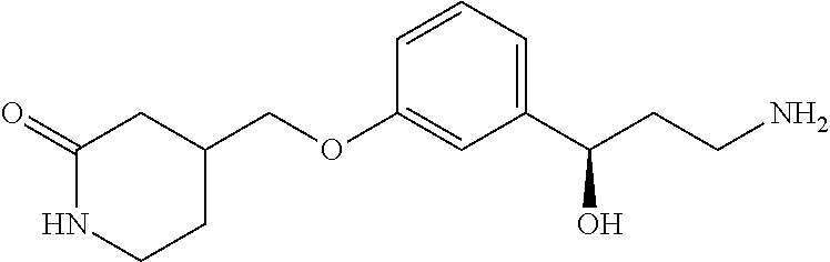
C1(=O)NCCC(COC2=CC(C(CCN)O)=CC=C2)C1
